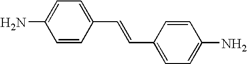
C1=CC(C=CC2=CC=C(N)C=C2)=CC=C1N
